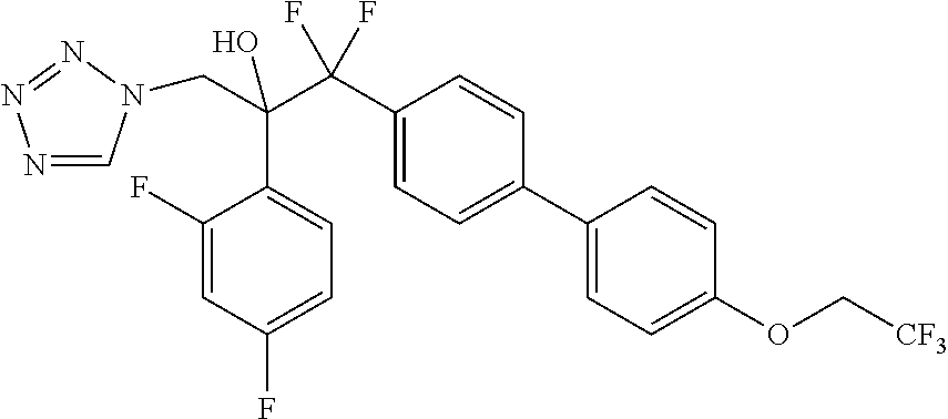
N1=CN(CC(C2=CC=C(F)C=C2F)(C(F)(F)C2=CC=C(C3=CC=C(OC[CF3])C=C3)C=C2)O)N=N1
